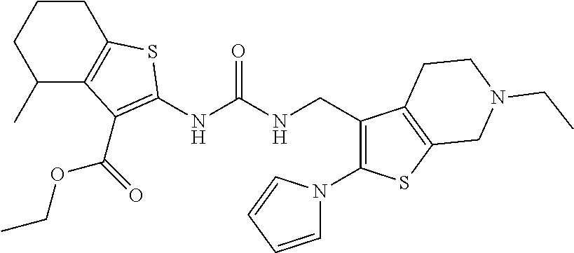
C1(C)C2=C(CCC1)SC(NC(NCC1=C(N3C=CC=C3)SC3=C1CCN(CC)C3)=O)=C2C(OCC)=O
